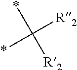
C([R2])(*)([R2])*
